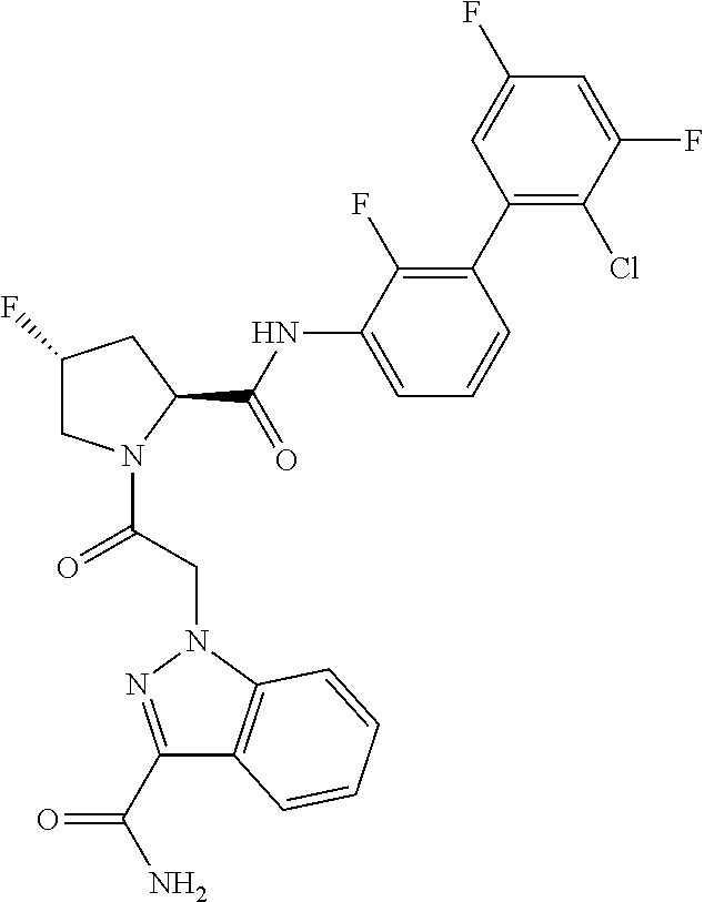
C1C(F)CC(C(NC2=CC=CC(C3=C(Cl)C(F)=CC(F)=C3)=C2F)=O)N1C(CN1N=C(C(N)=O)C2=C1C=CC=C2)=O
